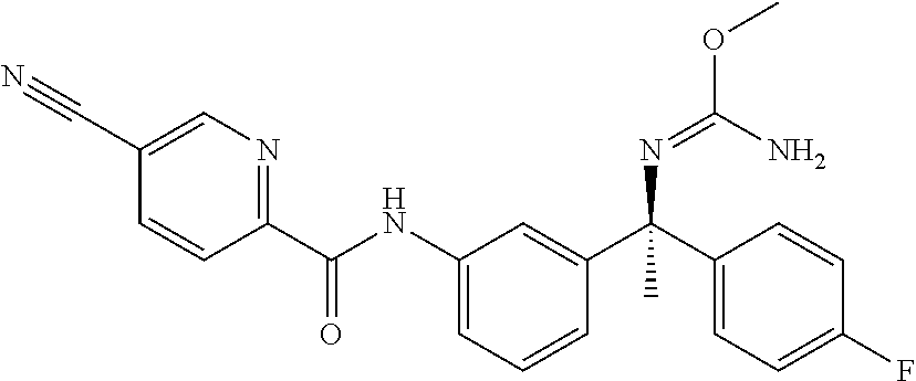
C1=CC(C(NC2=CC=CC(C(C3=CC=C(F)C=C3)(N=C(N)OC)C)=C2)=O)=NC=C1C#N
